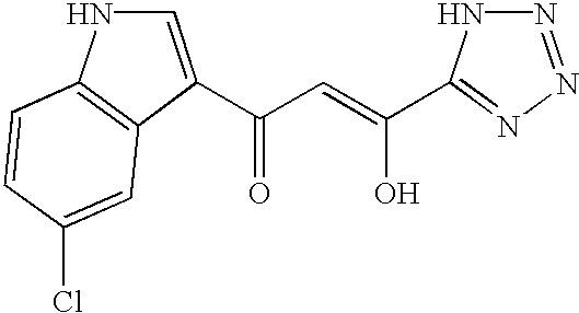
C1=C(C(C=C(O)C2=NN=NN2)=O)C2=C(N1)C=CC(Cl)=C2
